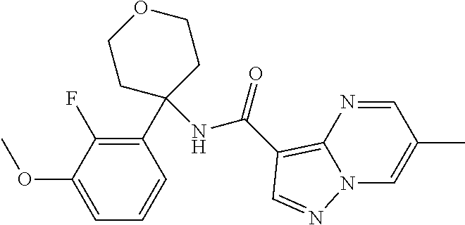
C1=C(OC)C(F)=C(C2(NC(=O)C3=C4N(C=C(C)C=N4)N=C3)CCOCC2)C=C1
